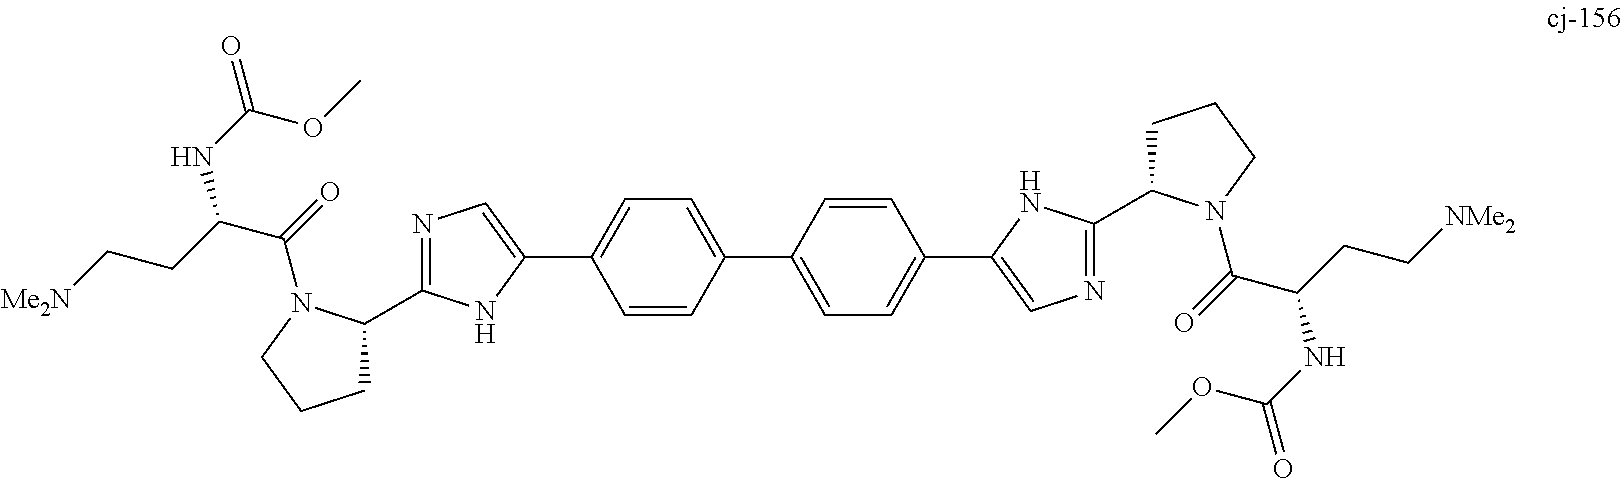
C(C(NC(=O)OC)C(=O)N1C(C2=NC=C(C3=CC=C(C4=CC=C(C5=CN=C(C6CCCN6C(=O)C(NC(=O)OC)CC[NMe2])N5)C=C4)C=C3)N2)CCC1)C[Me2N]
